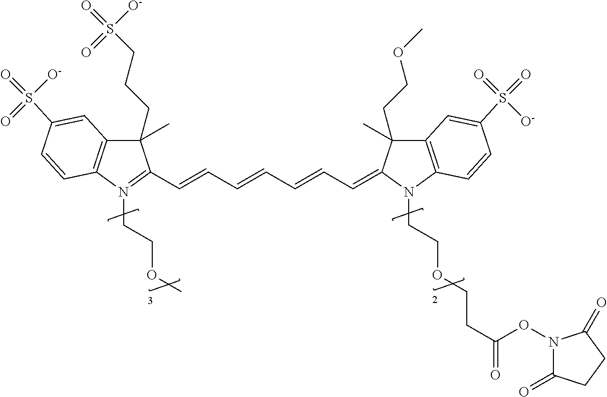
C1(CCCS(=O)([O-])=O)(C)C2=C(N(CCOC)=C1C=CC=CC=CC=C1C(CCOC)(C)C3=C(N1CCOCCC(=O)ON1C(=O)CCC1=O)C=CC(S(=O)(=O)[O-])=C3)C=CC(S(=O)([O-])=O)=C2
